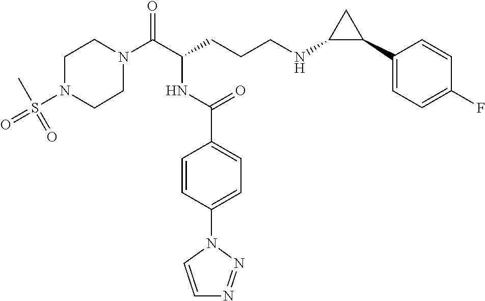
C1N(C(C(CCCNC2C(C3=CC=C(F)C=C3)C2)NC(C2=CC=C(N3C=CN=N3)C=C2)=O)=O)CCN(S(=O)(C)=O)C1
